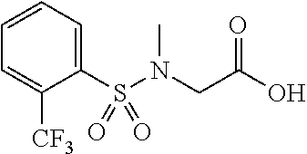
C1=CC=C(S(N(CC(O)=O)C)(=O)=O)C([CF3])=C1
